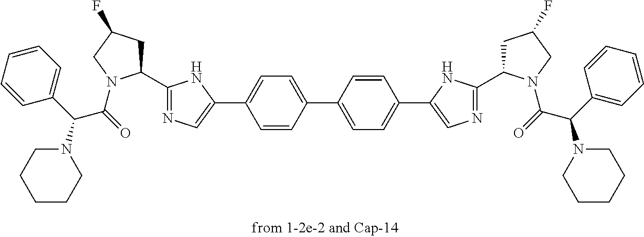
C1=CC=CC=C1C(N1CCCCC1)C(=O)N1C(C2=NC=C(C3=CC=C(C4=CC=C(C5=CN=C(C6CC(F)CN6C(=O)C(C6=CC=CC=C6)N6CCCCC6)N5)C=C4)C=C3)N2)CC(F)C1
